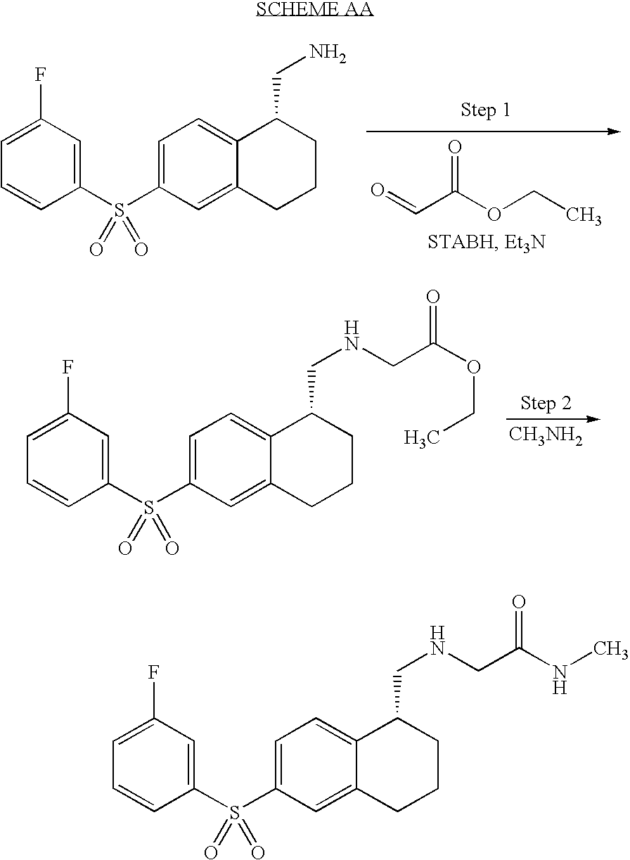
O=CC(OCC)=O.C1(F)=CC=CC(S(C2=CC=C3C(=C2)CCCC3CN)(=O)=O)=C1.[CH3NH2].C1(F)=CC=CC(S(C2=CC=C3C(=C2)CCCC3CNCC(OCC)=O)(=O)=O)=C1.C1(F)=CC=CC(S(C2=CC=C3C(=C2)CCCC3CNCC(NC)=O)(=O)=O)=C1
